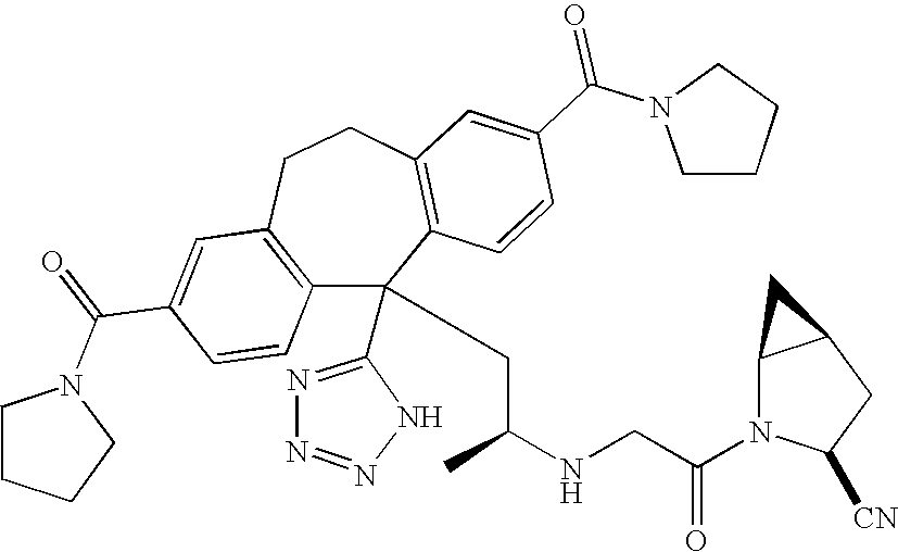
C1(C(=O)N2CCCC2)=CC2=C(C=C1)C(C1=NN=NN1)(CC(NCC(N1C([CN])CC3C1C3)=O)C)C1=C(CC2)C=C(C(N2CCCC2)=O)C=C1
